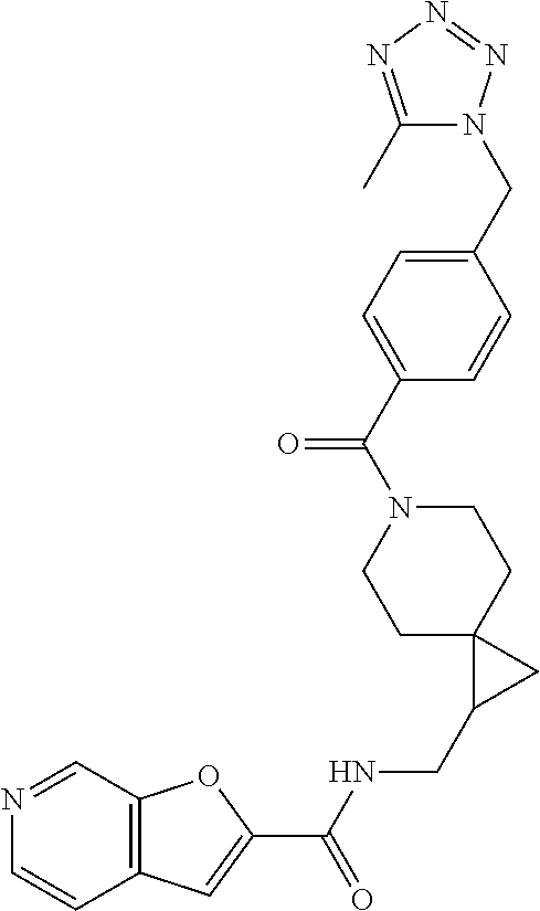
C1C2(CCN(C(C3=CC=C(CN4C(C)=NN=N4)C=C3)=O)C1)C(CNC(C1=CC3=C(O1)C=NC=C3)=O)C2
